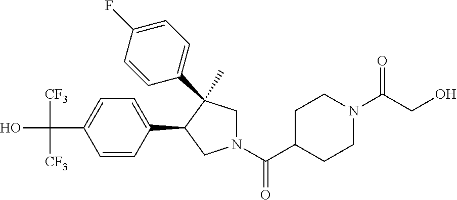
C(C1=CC=C(C2CN(C(C3CCN(C(=O)CO)CC3)=O)CC2(C)C2=CC=C(F)C=C2)C=C1)(O)([CF3])[CF3]
